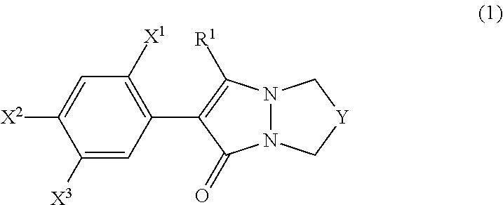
C1([X3])=CC(C2=C([R1])N3N(C2=O)C[Y]C3)=C([X1])C=C1[X2]
